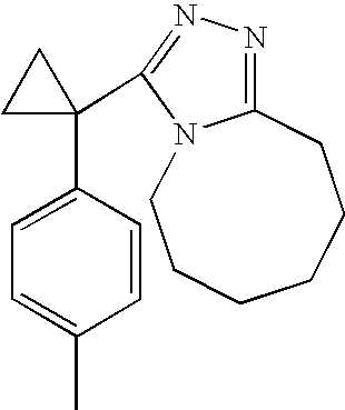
C1=CC(C2(C3=NN=C4N3CCCCCC4)CC2)=CC=C1C
